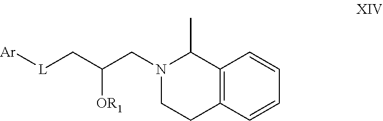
[L](CC(CN1C(C)C2=C(CC1)C=CC=C2)[OR1])[Ar]
